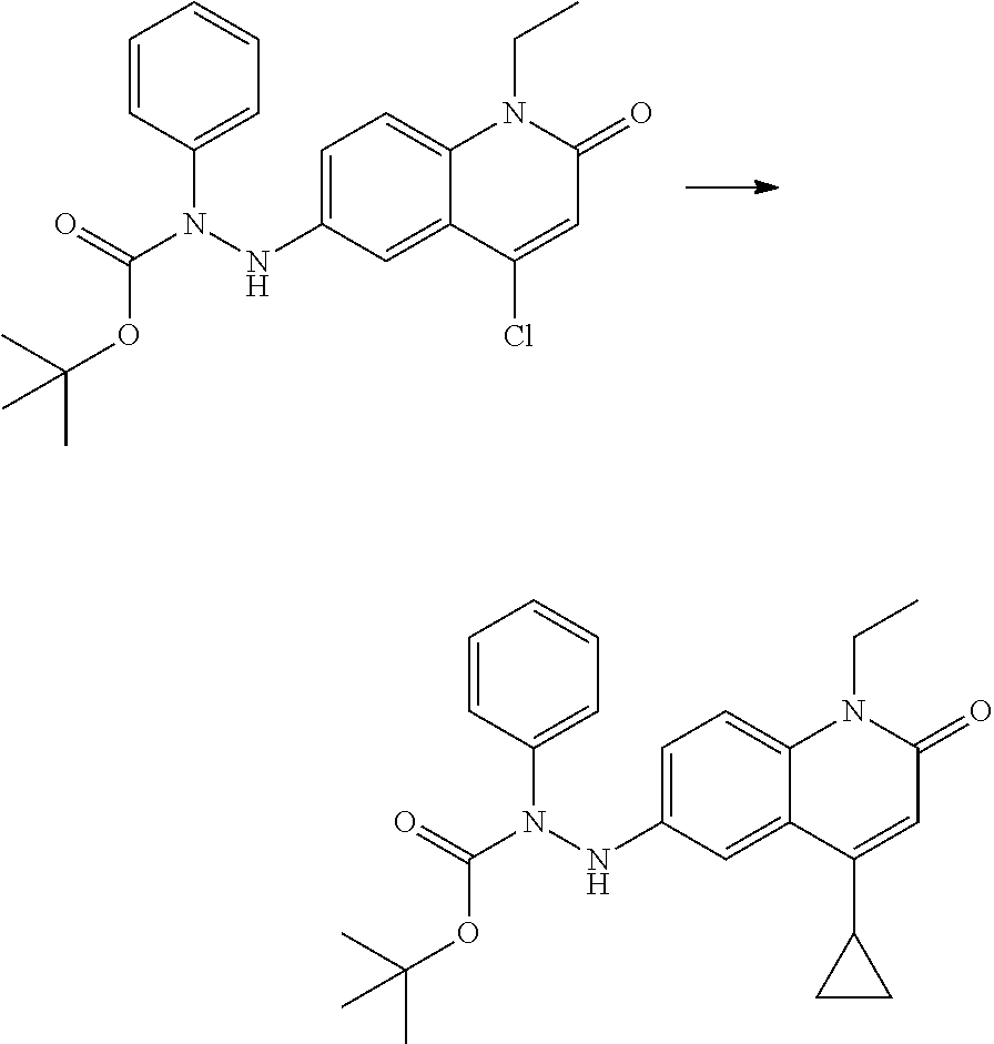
C1=CC(N(NC2=CC=C3C(=C2)C(Cl)=CC(=O)N3CC)C(=O)OC(C)(C)C)=CC=C1.C1=CC(N(NC2=CC=C3C(=C2)C(C2CC2)=CC(=O)N3CC)C(=O)OC(C)(C)C)=CC=C1
